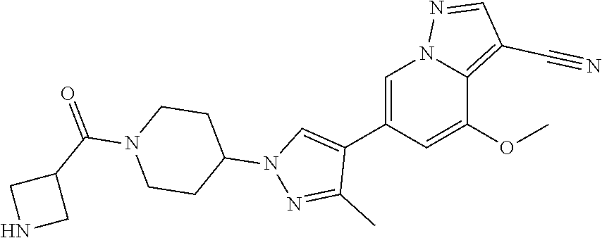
C1(C2=CN(C3CCN(C(=O)C4CNC4)CC3)N=C2C)=CN2C(=C(C#N)C=N2)C(OC)=C1
